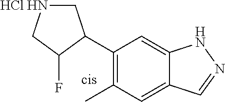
C1(C2C(F)C[HCl HN]C2)=C(C)C=C2C(=C1)NN=C2
